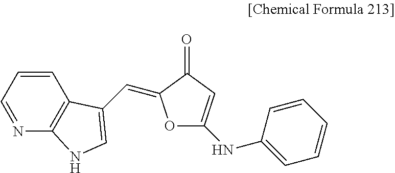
C1=CC=NC2=C1C(C=C1OC(NC3=CC=CC=C3)=CC1=O)=CN2
